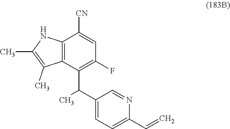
C12=C(C(C(C3=CC=C(C=C)N=C3)C)=C(F)C=C1[CN])C(C)=C(C)N2
